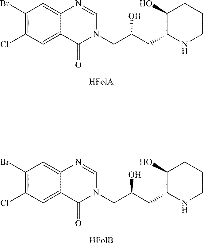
C1(Br)=C(Cl)C=C2C(=C1)N=CN(CC(CC1NCCCC1O)O)C2=O.C1(Br)=C(Cl)C=C2C(=C1)N=CN(CC(CC1NCCCC1O)O)C2=O
